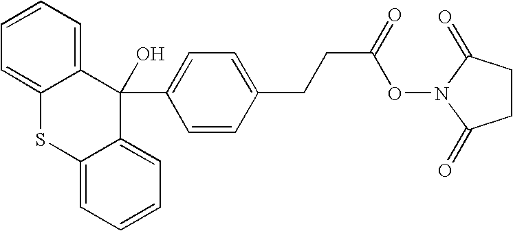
C12=CC=CC=C1C(C1=CC=C(CCC(=O)ON3C(=O)CCC3=O)C=C1)(O)C1=CC=CC=C1S2
